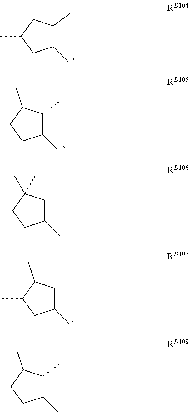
C1(C)C(C)CC(C)C1.C1(C)C(C)C(C)CC1.C1(C)CC(C)(C)CC1.C1(C)CC(C)C(C)C1.C1(C)C(C)C(C)CC1
